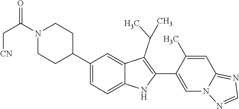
C1N(C(=O)C[CN])CCC(C2=CC=C3C(=C2)C(C(C)C)=C(C2=CN4C(=NC=N4)C=C2C)N3)C1
